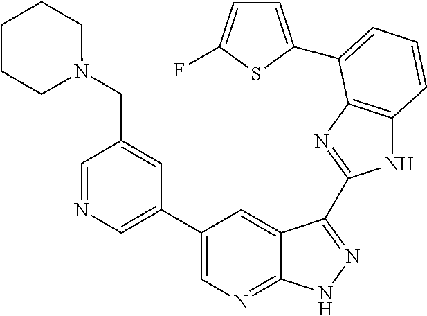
C1(C2=CN=CC(CN3CCCCC3)=C2)=CN=C2C(=C1)C(C1=NC3=C(N1)C=CC=C3C1=CC=C(F)S1)=NN2
